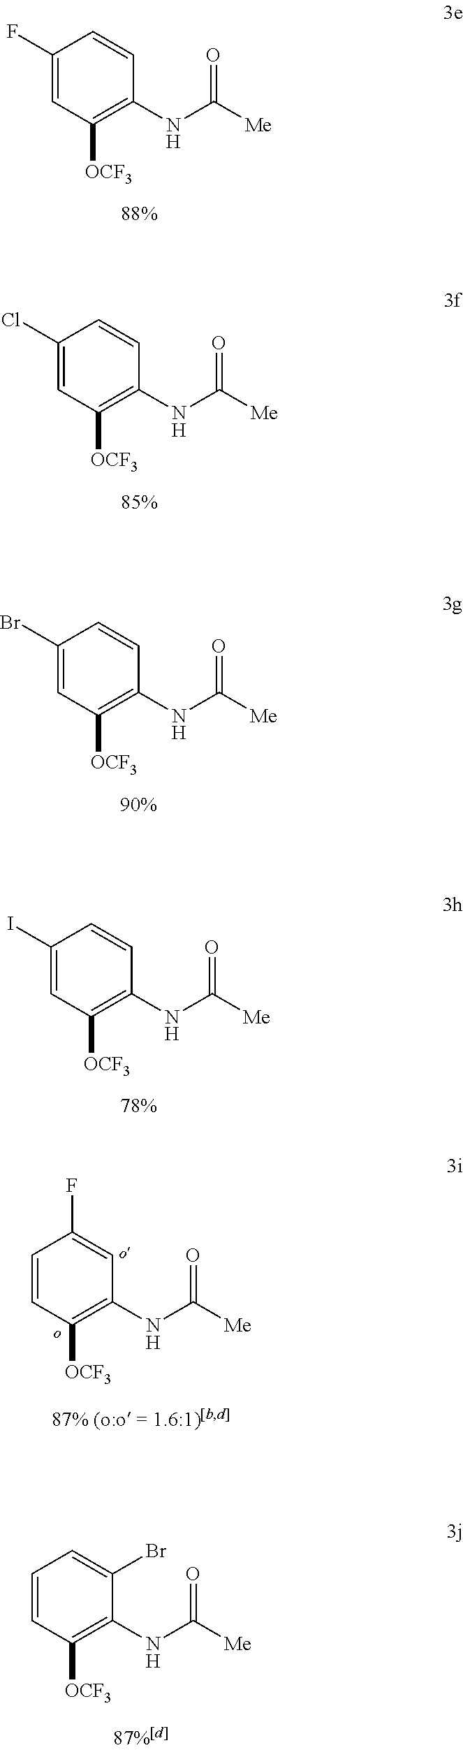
C1([OCF3])=C(NC([Me])=O)C=CC(F)=C1.C1([OCF3])=C(NC([Me])=O)C=CC(Cl)=C1.C1([OCF3])=C(NC([Me])=O)C=CC(Br)=C1.C1([OCF3])=C(NC([Me])=O)C=CC(I)=C1.C1([OCF3])=C(NC([Me])=O)C=C(F)C=C1.C1([OCF3])=C(NC([Me])=O)C(Br)=CC=C1
